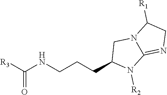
[R3]C(NCCCC1N([R2])C2=NCC([R1])N2C1)=O
